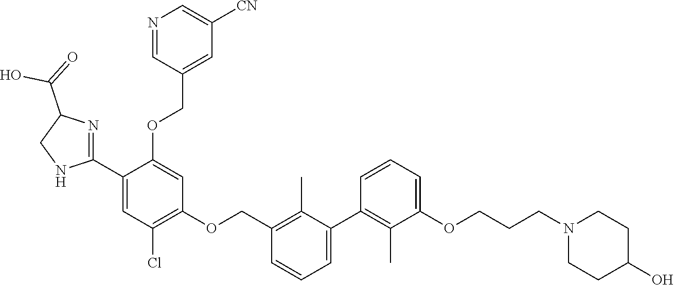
N1=CC(COC2=CC(OCC3=C(C)C(C4=C(C)C(OCCCN5CCC(O)CC5)=CC=C4)=CC=C3)=C(Cl)C=C2C2=NC(C(=O)O)CN2)=CC([CN])=C1
